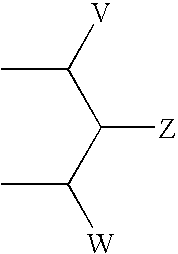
CC([V])C([Z])C([W])C
